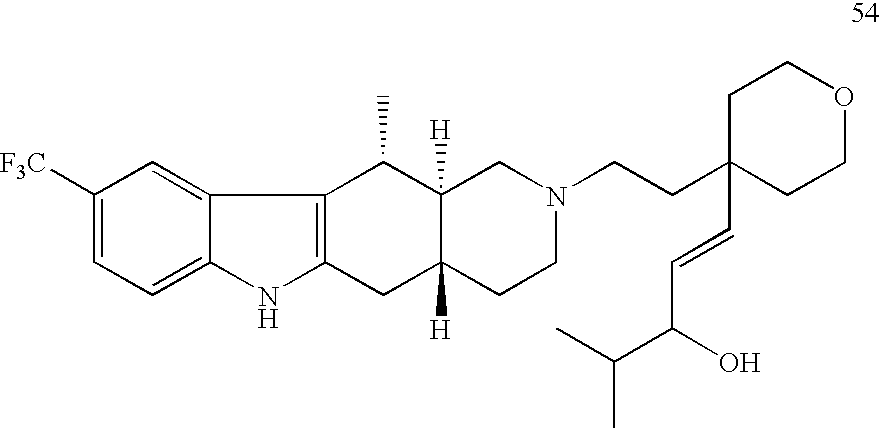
C1([F3C])=CC=C2C(=C1)C1=C(N2)CC2([H])C([H])(C1C)CN(CCC1(C=CC(O)C(C)C)CCOCC1)CC2
